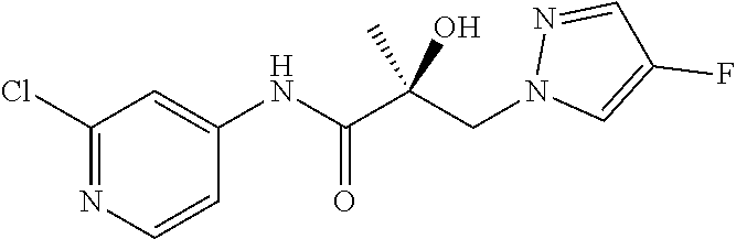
C1=C(NC(C(CN2C=C(F)C=N2)(C)O)=O)C=CN=C1Cl
